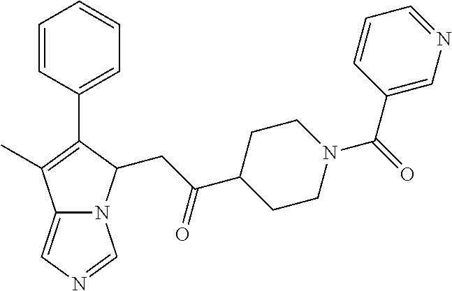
C12=CN=CN1C(CC(C1CCN(C(=O)C3=CN=CC=C3)CC1)=O)C(C1=CC=CC=C1)=C2C
